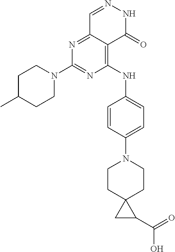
N1=C2C(=C(NC3=CC=C(N4CCC5(CC4)CC5C(=O)O)C=C3)N=C1N1CCC(C)CC1)C(=O)NN=C2
